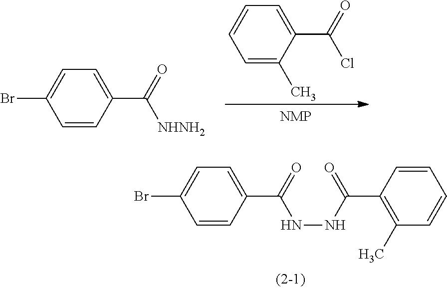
C1=CC(C(=O)[NHNH2])=CC=C1Br.C1=C(C)C(C(=O)Cl)=CC=C1.C1=CC(C(=O)NNC(C2=C(C)C=CC=C2)=O)=CC=C1Br
